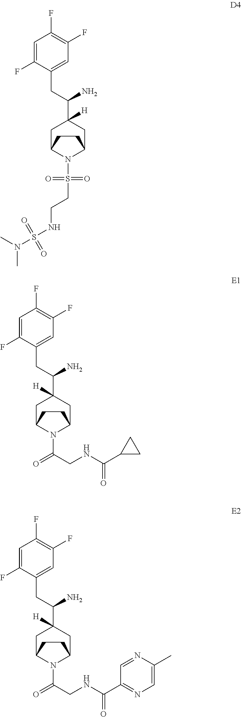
C1=C(F)C(CC(C2([H])CC3N(S(=O)(=O)CCNS(=O)(=O)N(C)C)C(C2)CC3)N)=CC(F)=C1F.C1=C(F)C(CC(C2([H])CC3N(C(=O)CNC(C4CC4)=O)C(C2)CC3)N)=CC(F)=C1F.C1=C(F)C(CC(C2([H])CC3N(C(=O)CNC(C4=NC=C(C)N=C4)=O)C(C2)CC3)N)=CC(F)=C1F
